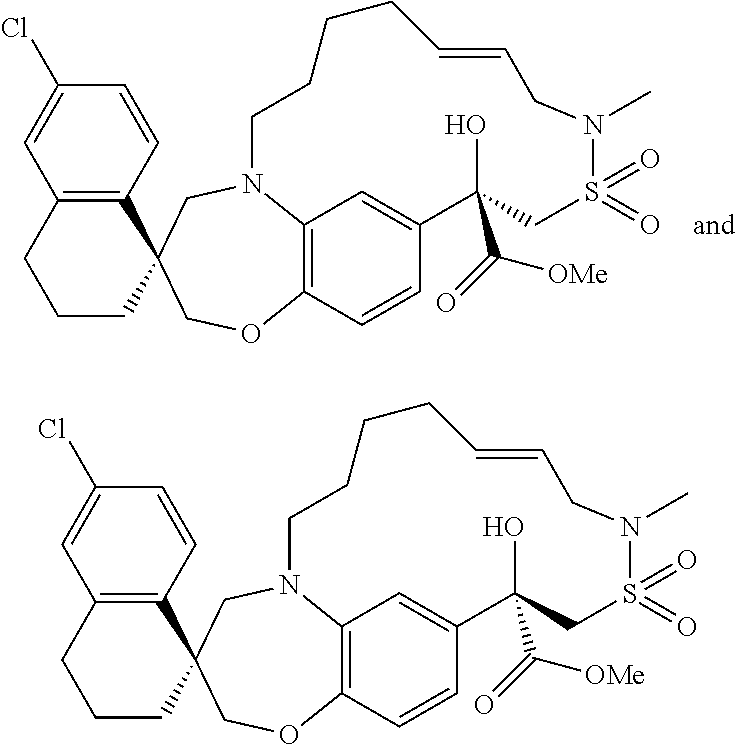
C12=C3C=CC(=C1)C(O)(C(=O)[OMe])CS(=O)(=O)N(C)CC=CCCCCN2CC1(CO3)C2=C(CCC1)C=C(Cl)C=C2.C12=C3C=CC(=C1)C(O)(C(=O)[OMe])CS(=O)(=O)N(C)CC=CCCCCN2CC1(CO3)C2=C(CCC1)C=C(Cl)C=C2
